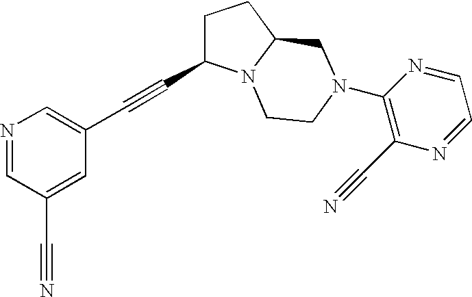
N1=CC(C#N)=CC(C#CC2CCC3N2CCN(C2=C(C#N)N=CC=N2)C3)=C1
